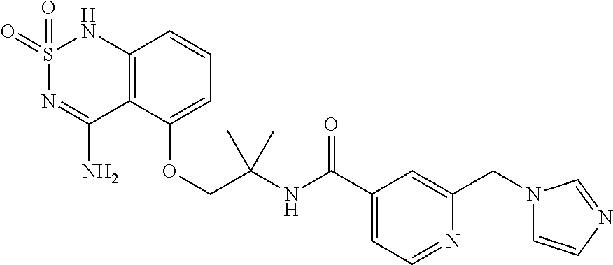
C12=C(C(OCC(NC(C3=CC=NC(CN4C=CN=C4)=C3)=O)(C)C)=CC=C1)C(N)=NS(=O)(=O)N2
